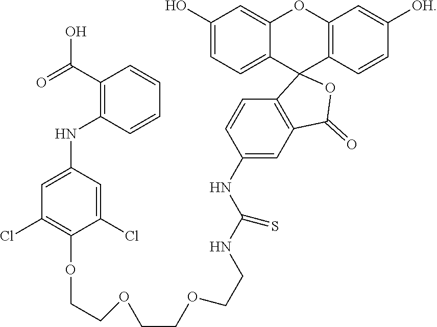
C12=C(C=CC([OH])=C1)C1(C3=CC=C(O)C=C3O2)C2=C(C=C(NC(NCCOCCOCCOC3=C(Cl)C=C(NC4=C(C(=O)O)C=CC=C4)C=C3Cl)=S)C=C2)C(=O)O1
